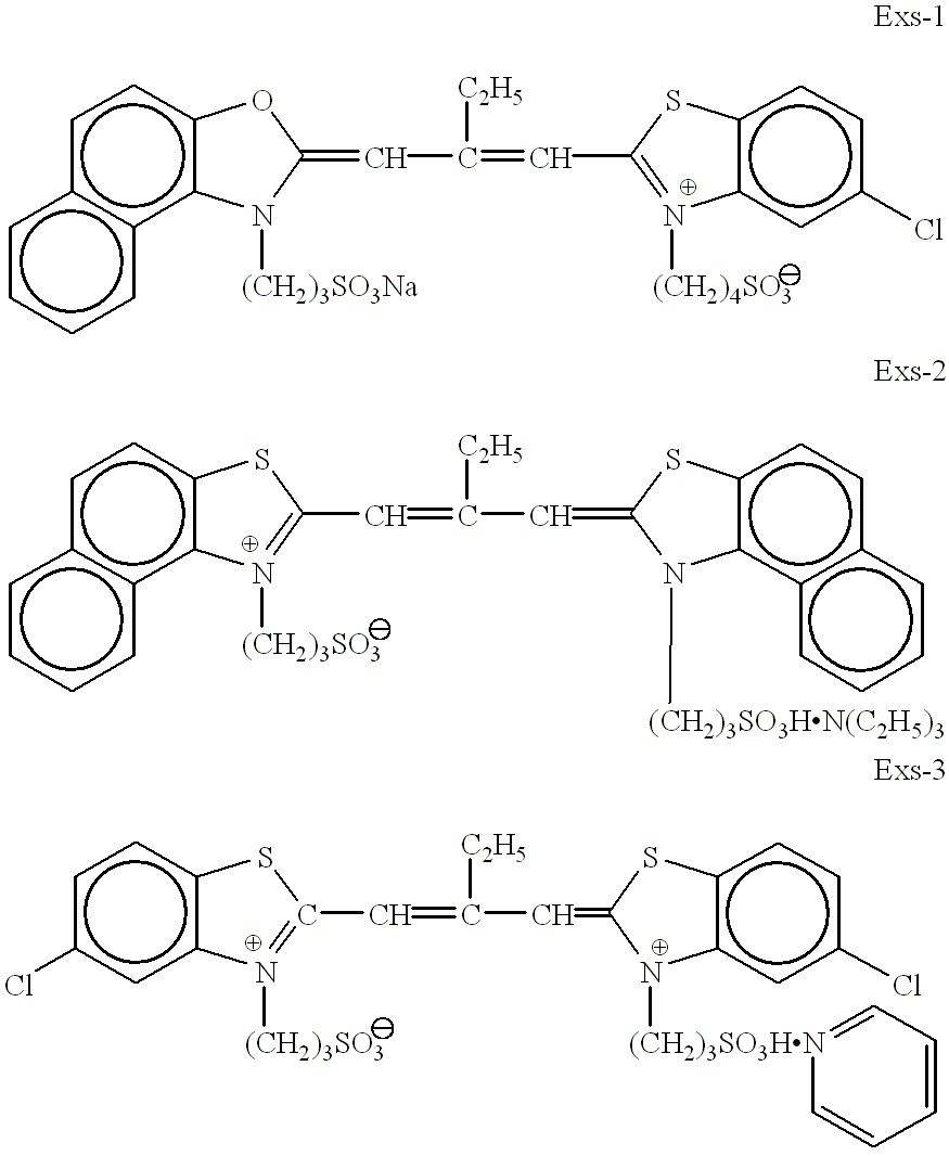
c1c2c(c3c(c1)OC(=CC(=CC1=N([(CH2)4SO3])c4c(ccc(Cl)c4)S1)[C2H5])N3[(CH2)3SO3Na])cccc2.c1c2c(c3c(c1)SC(C=C(C=C1N([(CH2)3SO3HN(C2H5)3])c4c(ccc5c4cccc5)S1)[C2H5])=N3[(CH2)3SO3])cccc2.c1cc2c(cc1Cl)N([(CH2)3SO3])=C(C=C(C=C1Sc3c(cc(Cl)cc3)N1[(CH2)3SO3HN]1=CC=CC=C1)[C2H5])S2
